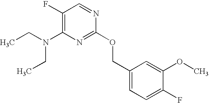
C1(F)=C(N(CC)CC)N=C(OCC2=CC=C(F)C(OC)=C2)N=C1
